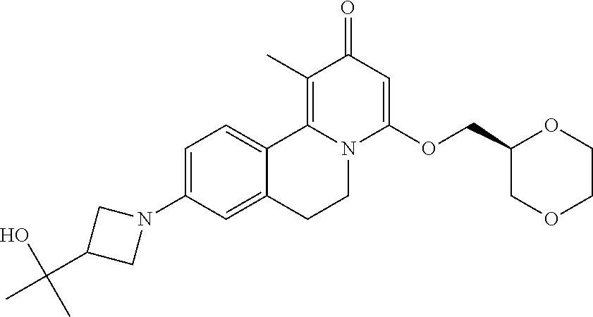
C1=C(N2CC(C(C)(O)C)C2)C=C2C(=C1)C1=C(C)C(=O)C=C(OCC3COCCO3)N1CC2
